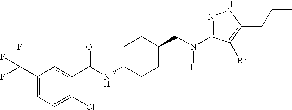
N1=C(N(CC2CCC(NC(=O)C3=CC(C(F)(F)F)=CC=C3Cl)CC2)[H])C(Br)=C(CCC)N1
